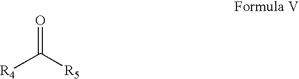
[R4]C([R5])=O
